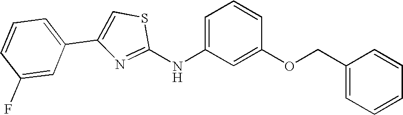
C1=CC=C(C2=CSC(NC3=CC=CC(OCC4=CC=CC=C4)=C3)=N2)C=C1F
